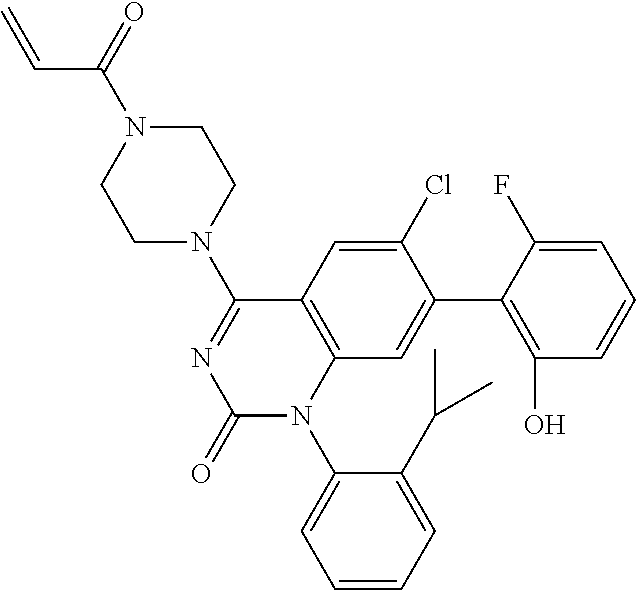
C1(Cl)=CC2=C(C=C1C1=C(O)C=CC=C1F)N(C1=CC=CC=C1C(C)C)C(=O)N=C2N1CCN(C(=O)C=C)CC1
